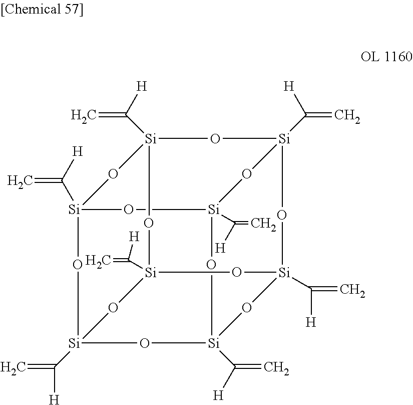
C1OC[Si]2(C(=C)[H])O[Si]3(C(=C)[H])O[Si]4(C([H])=C)COC[Si]1(C(=C)[H])O[Si]1(C(=C)[H])O[Si](C([H])=C)(O2)O[Si](C([H])=C)(O3)O[Si](C(=C)[H])(O1)O4
